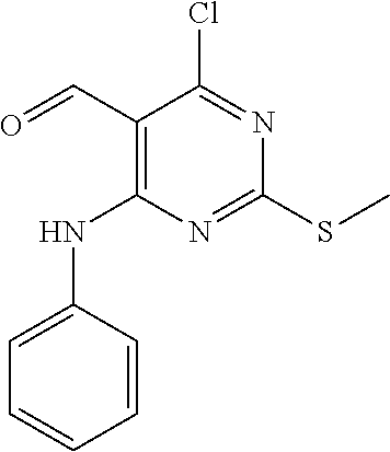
C1(C=O)=C(NC2=CC=CC=C2)N=C(SC)N=C1Cl
